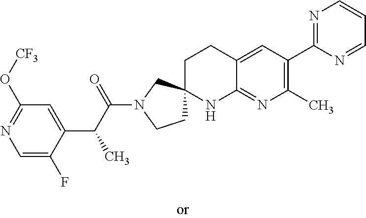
C1=C(F)C(C(C(N2CCC3(C2)CCC2=CC(C4=NC=CC=N4)=C(C)N=C2N3)=O)C)=CC(O[CF3])=N1
